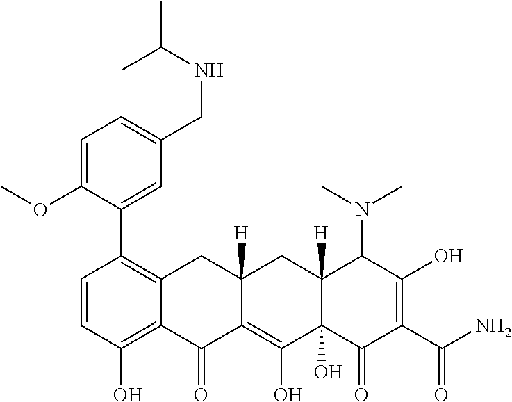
C1=CC(O)=C2C(=C1C1=CC(CNC(C)C)=CC=C1OC)CC1([H])C(=C(O)C3(O)C([H])(C1)C(N(C)C)C(O)=C(C(N)=O)C3=O)C2=O
